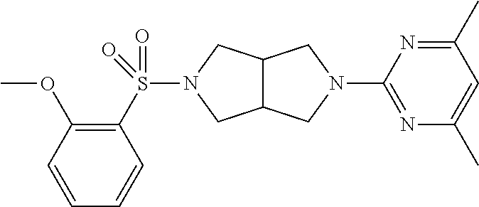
COC1=C(S(N2CC3C(C2)CN(C2=NC(C)=CC(C)=N2)C3)(=O)=O)C=CC=C1
